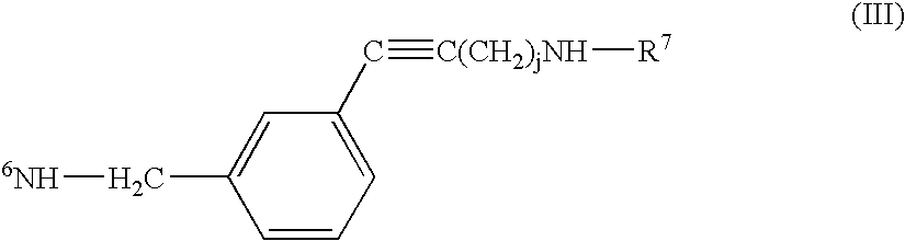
C1=C(C[6NH])C=CC=C1C#[C(CH2)jNH][R7]
